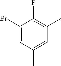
C1(Br)=CC(C)=CC(C)=C1F
